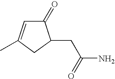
C1(=O)C=C(C)CC1CC(N)=O
